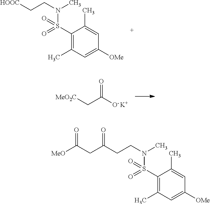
C(C[HOOC])N(S(C1=C(C)C=C([OMe])C=C1C)(=O)=O)C.O=C([O- K+])C[MeO2C].C(CC(CC([MeO])=O)=O)N(S(C1=C(C)C=C([OMe])C=C1C)(=O)=O)C
